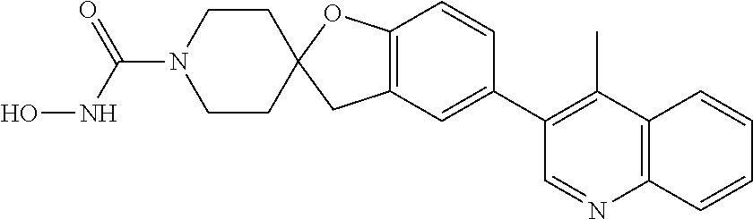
C12=C(C=C(C3=C(C)C4=C(N=C3)C=CC=C4)C=C1)CC1(O2)CCN(C(NO)=O)CC1
